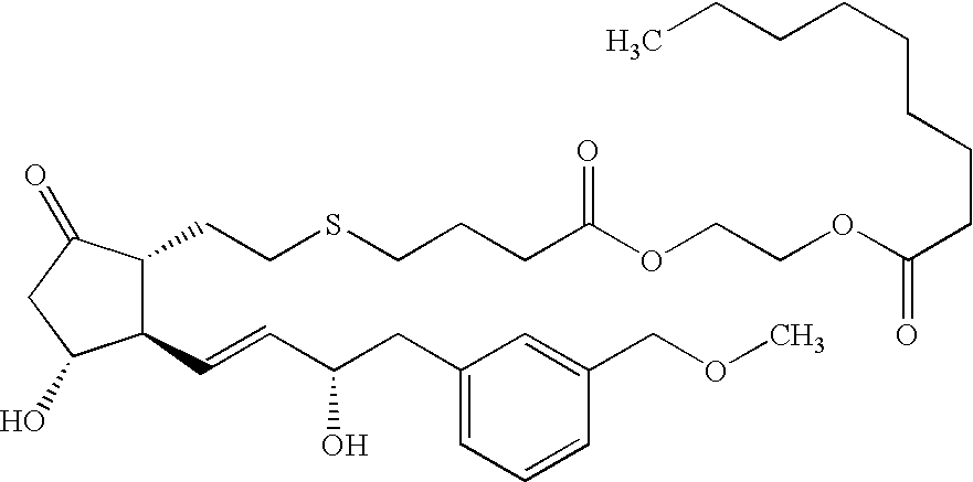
C1=C(CC(C=CC2C(O)CC(=O)C2CCSCCCC(OCCOC(CCCCCCCC)=O)=O)O)C=C(COC)C=C1
